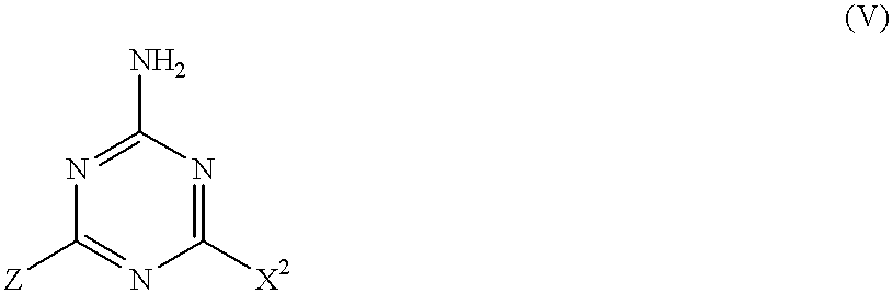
C1(N)=NC([Z])=NC([X2])=N1
